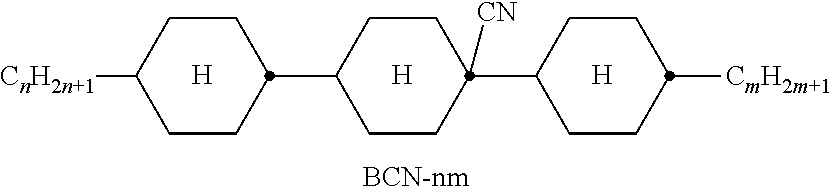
C1C(C2CCC([CnH2n+1])CC2)CCC(C2CCC([CmH2m+1])CC2)([CN])C1
